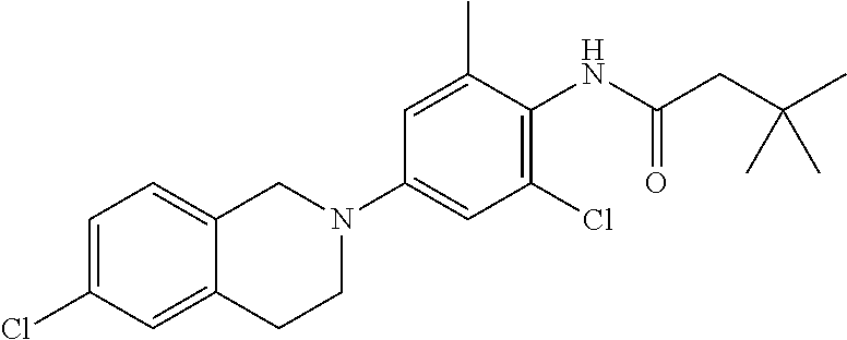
C1(Cl)=CC=C2C(=C1)CCN(C1=CC(Cl)=C(NC(CC(C)(C)C)=O)C(C)=C1)C2
